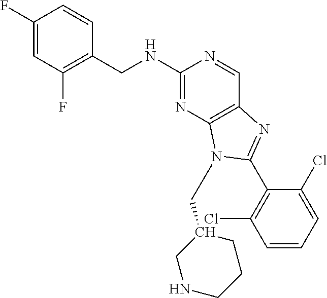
C1(F)=CC(F)=C(CNC2=NC3=C(C=N2)N=C(C2=C(Cl)C=CC=C2Cl)N3CC2CNCCC2)C=C1
